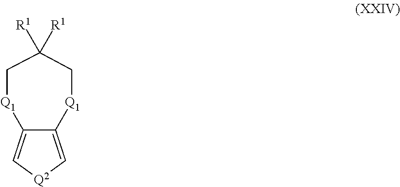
[Q1]1C2=C[Q2]C=C2[Q1]CC([R1])([R1])C1
